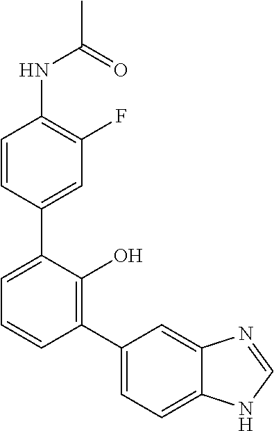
C1=CC(C2=CC=CC(C3=CC=C4C(=C3)N=CN4)=C2O)=CC(F)=C1NC(C)=O
